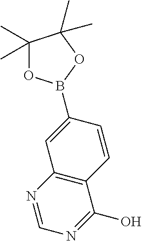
C1(B2OC(C)(C)C(C)(C)O2)=CC2=C(C=C1)C(O)=NC=N2
